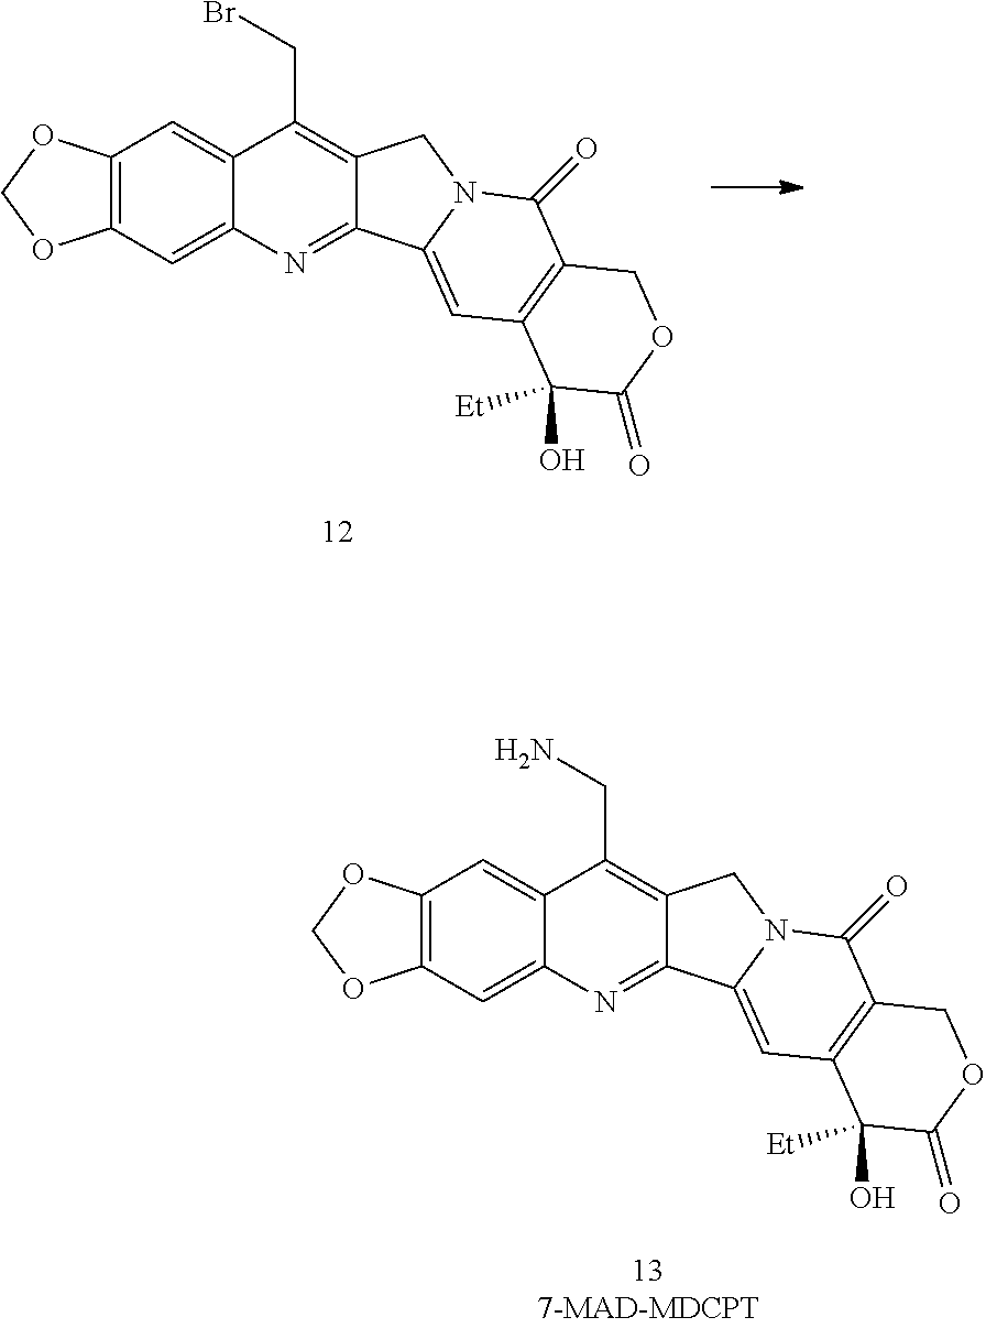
C12=C(C=C3C(=C1)C(CN)=C1C(=N3)C3=CC4=C(C(=O)N3C1)COC(=O)C4(O)[Et])OCO2.C12=C(C=C3C(=C1)C(CBr)=C1C(=N3)C3=CC4=C(C(=O)N3C1)COC(=O)C4(O)[Et])OCO2
